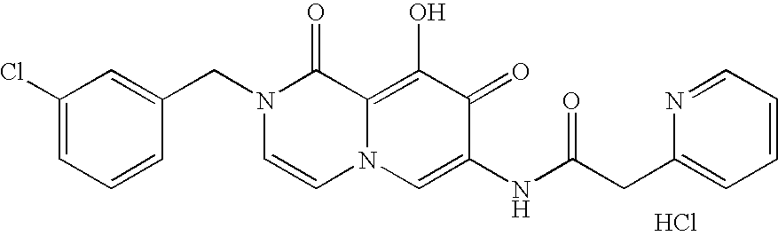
C1=C(CN2C=CN3C(=C(O)C(=O)C(NC(CC4=CC=CC=N4)=O)=C3)C2=O)C=CC=C1Cl.Cl
